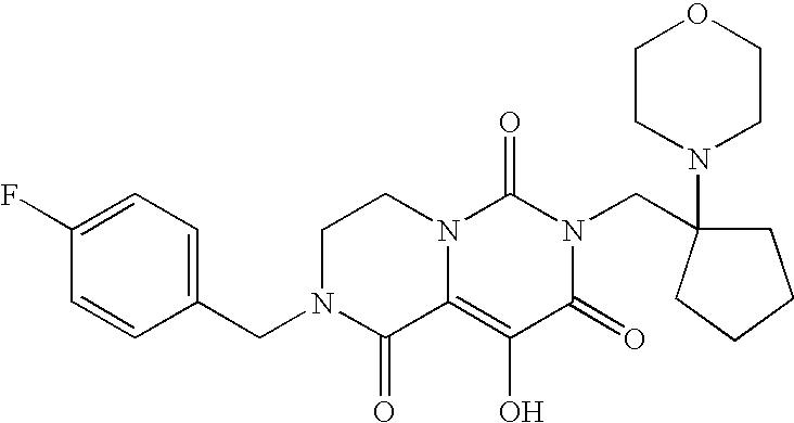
C1=CC(CN2C(=O)C3=C(O)C(=O)N(CC4(N5CCOCC5)CCCC4)C(=O)N3CC2)=CC=C1F
